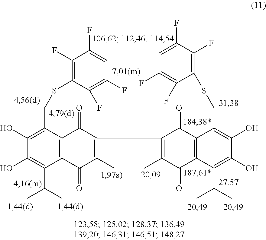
C1(O)=C(C(C)C)C2=C(C(CSC3=C(F)C(F)=CC(F)=C3F)=C1O)C(=O)C(C1=C(C)C(=O)C3=C(C1=O)C(CSC1=C(F)C(F)=CC(F)=C1F)=C(O)C(O)=C3C(C)C)=C(C)C2=O
